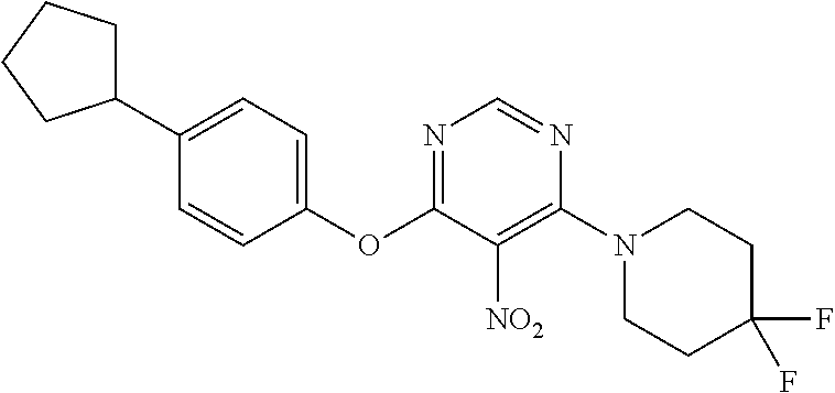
C1(OC2=NC=NC(N3CCC(F)(F)CC3)=C2[NO2])=CC=C(C2CCCC2)C=C1
